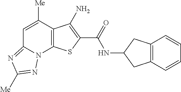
C12=C(C=CC=C1)CC(NC(=O)C1=C(N)C3=C(N4C(=NC([Me])=N4)C=C3[Me])S1)C2
